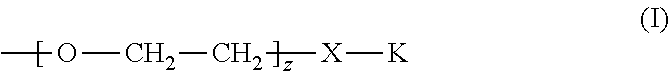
COCC[X][K]
